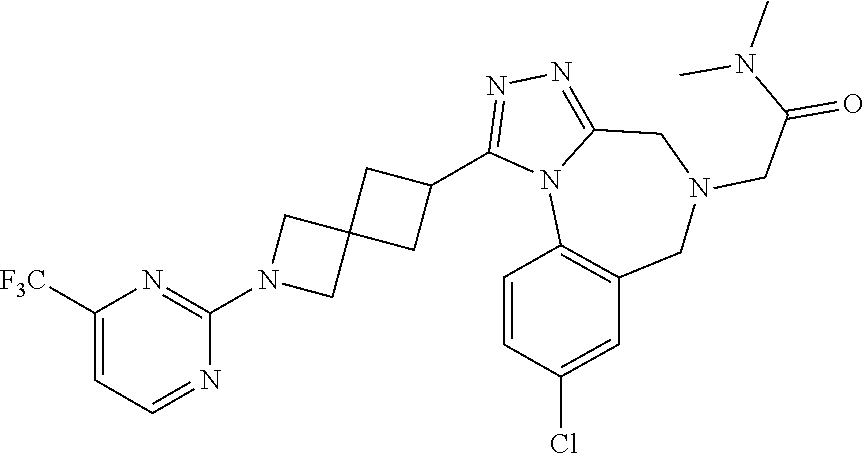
C1([F3C])=CC=NC(N2CC3(C2)CC(C2=NN=C4N2C2=C(CN(CC(=O)N(C)C)C4)C=C(Cl)C=C2)C3)=N1
